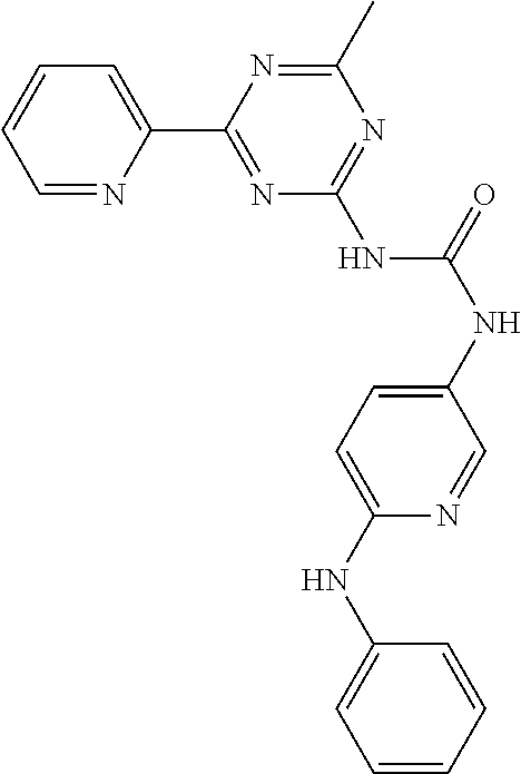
C1=NC(C2=NC(NC(NC3=CC=C(NC4=CC=CC=C4)N=C3)=O)=NC(C)=N2)=CC=C1
